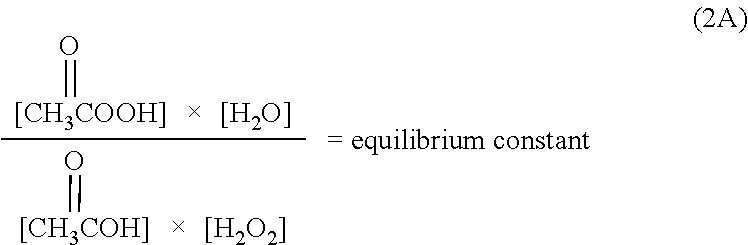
[[CH3COOH]]=O.[[H2O]].[[CH3COH]]=O.[[H2O2]]
